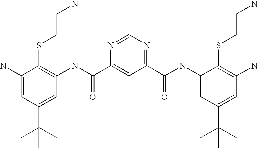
C1(N)=CC(C(C)(C)C)=CC(NC(C2=CC(C(=O)NC3=CC(C(C)(C)C)=CC(N)=C3SCCN)=NC=N2)=O)=C1SCCN
